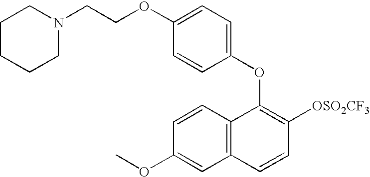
O(C1=C([OSO2CF3])C=CC2=C1C=CC(OC)=C2)C1=CC=C(OCCN2CCCCC2)C=C1
